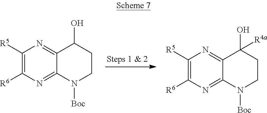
C1([R5])=C([R6])N=C2C(=N1)C(O)CCN2[Boc].C1([R5])=C([R6])N=C2C(=N1)C(O)([R4a])CCN2[Boc]
